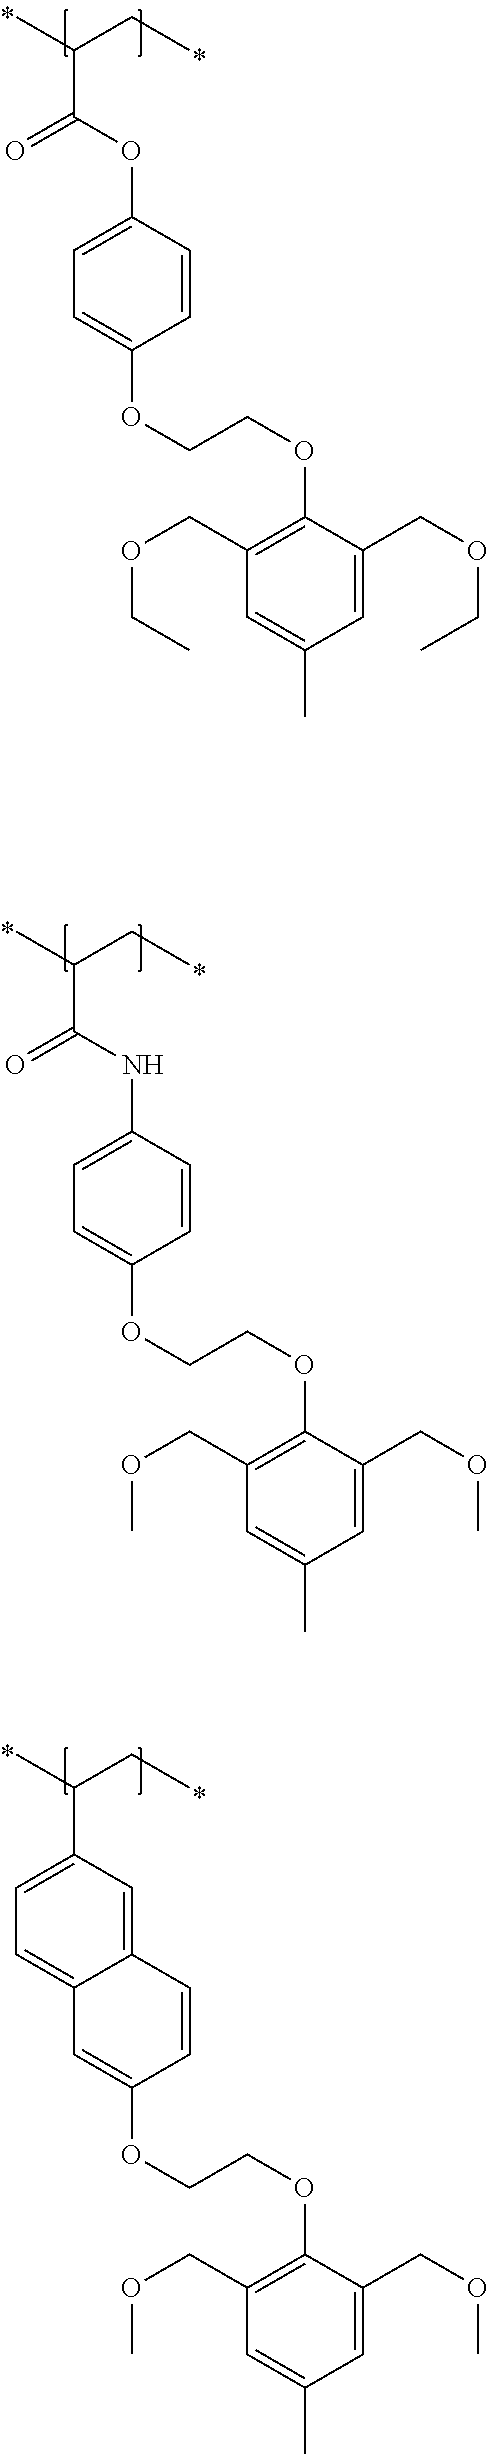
C(C(CC)C)(OC1=CC=C(OCCOC2=C(COCC)C=C(C)C=C2COCC)C=C1)=O.C(C(CC)C)(NC1=CC=C(OCCOC2=C(COC)C=C(C)C=C2COC)C=C1)=O.C1(C(CC)C)=CC=C2C(=C1)C=CC(OCCOC1=C(COC)C=C(C)C=C1COC)=C2
